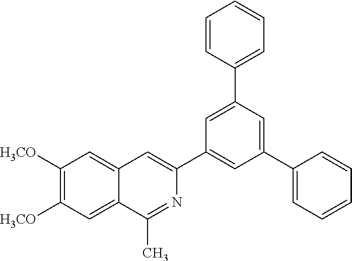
C1([H3CO])=C([H3CO])C=C2C(=C1)C=C(C1=CC(C3=CC=CC=C3)=CC(C3=CC=CC=C3)=C1)N=C2C
